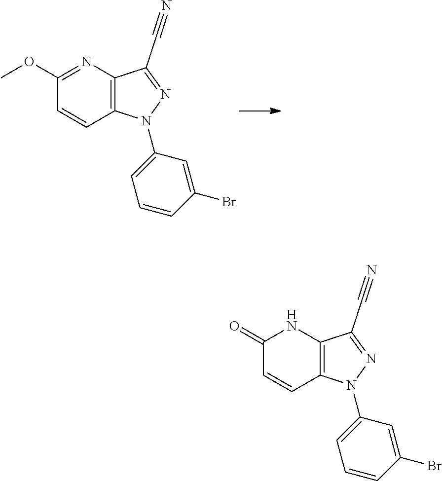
C1(OC)=NC2=C(C=C1)N(C1=CC=CC(Br)=C1)N=C2C#N.C1(=O)C=CC2=C(N1)C(C#N)=NN2C1=CC=CC(Br)=C1
